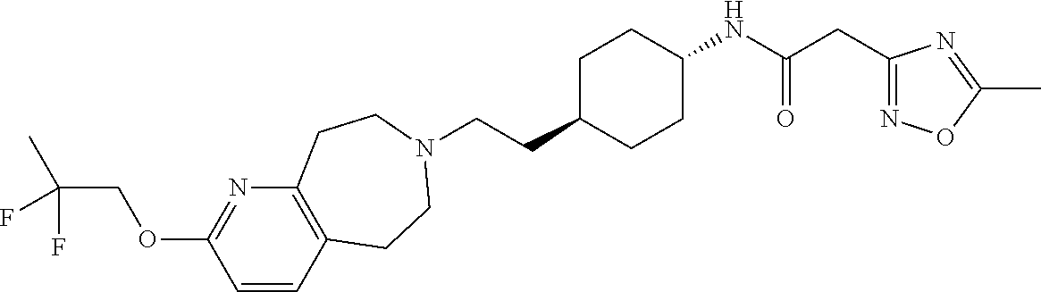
C(CC1CCC(NC(CC2=NOC(C)=N2)=O)CC1)N1CCC2=C(N=C(OCC(F)(C)F)C=C2)CC1
